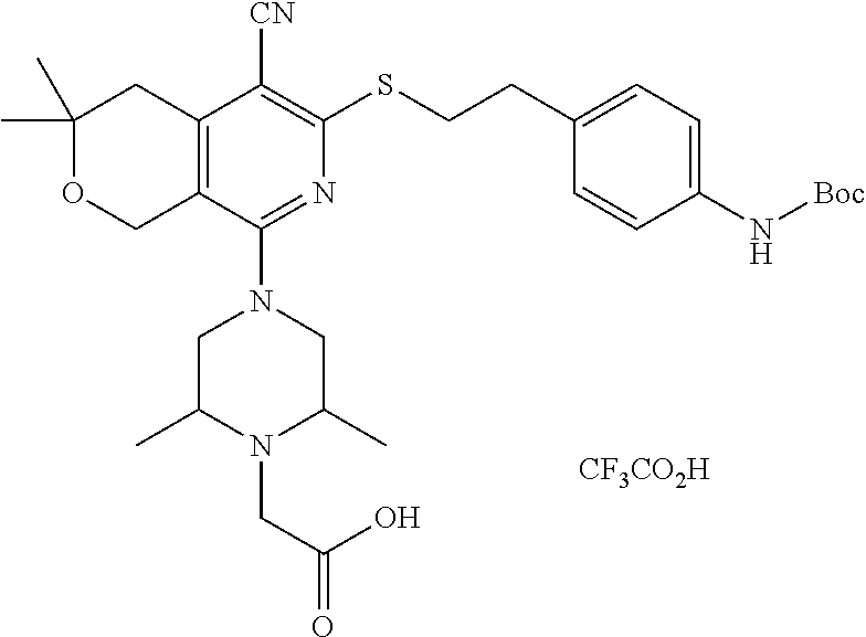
C1(C)(C)OCC2=C(C1)C([CN])=C(SCCC1=CC=C(N[Boc])C=C1)N=C2N1CC(C)N(CC(=O)O)C(C)C1.[CF3CO2H]
